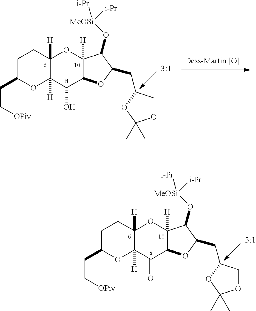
C(CC1OC2([H])C([H])(CC1)OC1([H])C(C2=O)OC(CC2COC(C)(C)O2)C1O[MeOSi]([i-Pr])[i-Pr])[OPiv].C(CC1OC2([H])C([H])(CC1)OC1([H])C(C2O)OC(CC2COC(C)(C)O2)C1O[MeOSi]([i-Pr])[i-Pr])[OPiv]
